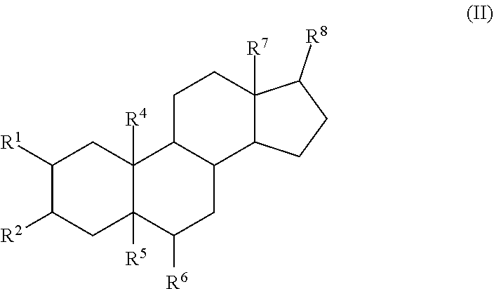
C1([R1])C([R2])CC2([R5])C([R4])(C1)C1C(CC2[R6])C2C([R7])(CC1)C([R8])CC2
